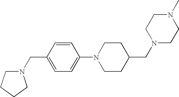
C1=CC(CN2CCCC2)=CC=C1N1CCC(CN2CCN(C)CC2)CC1
